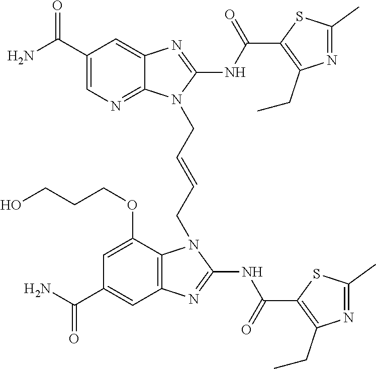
NC(C1=CN=C2C(=C1)N=C(NC(=O)C1=C(CC)N=C(C)S1)N2CC=CCN1C2=C(C=C(C(N)=O)C=C2OCCCO)N=C1NC(=O)C1=C(CC)N=C(C)S1)=O
